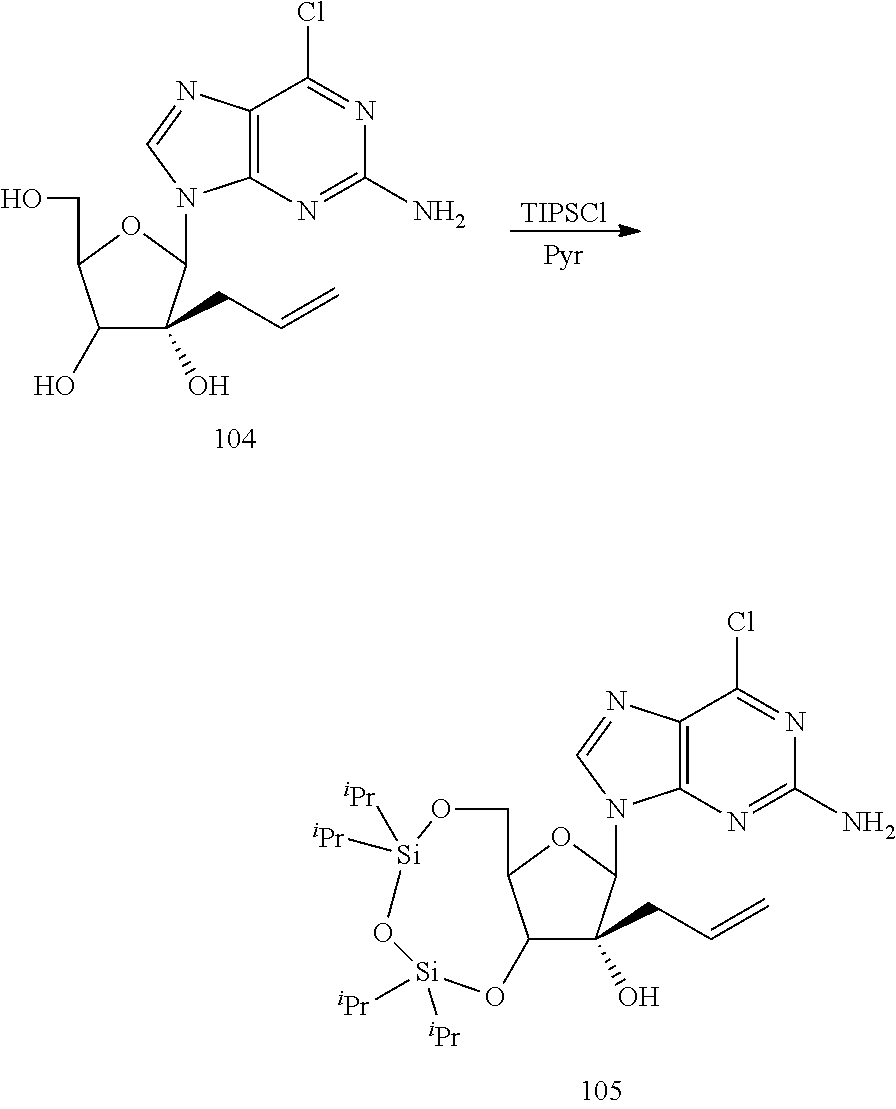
C12=C(N=C(N)N=C1Cl)N(C1C(CC=C)(O)C3C(O1)CO[Si]([iPr])([iPr])O[Si]([iPr])([iPr])O3)C=N2.C12=C(N=C(N)N=C1Cl)N(C1C(CC=C)(O)C(O)C(CO)O1)C=N2.[TIPSCl]
